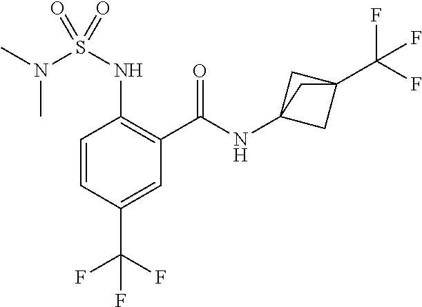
C1=CC(C(F)(F)F)=CC(C(=O)NC23CC(C(F)(F)F)(C2)C3)=C1NS(N(C)C)(=O)=O
